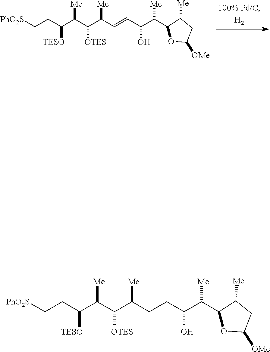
C1(C(C(O)CCC([Me])C(C([Me])C(CC[PhO2S])[TESO])[OTES])[Me])OC([OMe])CC1[Me].C1(C(C(O)C=CC([Me])C(C([Me])C(CC[PhO2S])[TESO])[OTES])[Me])OC([OMe])CC1[Me]
